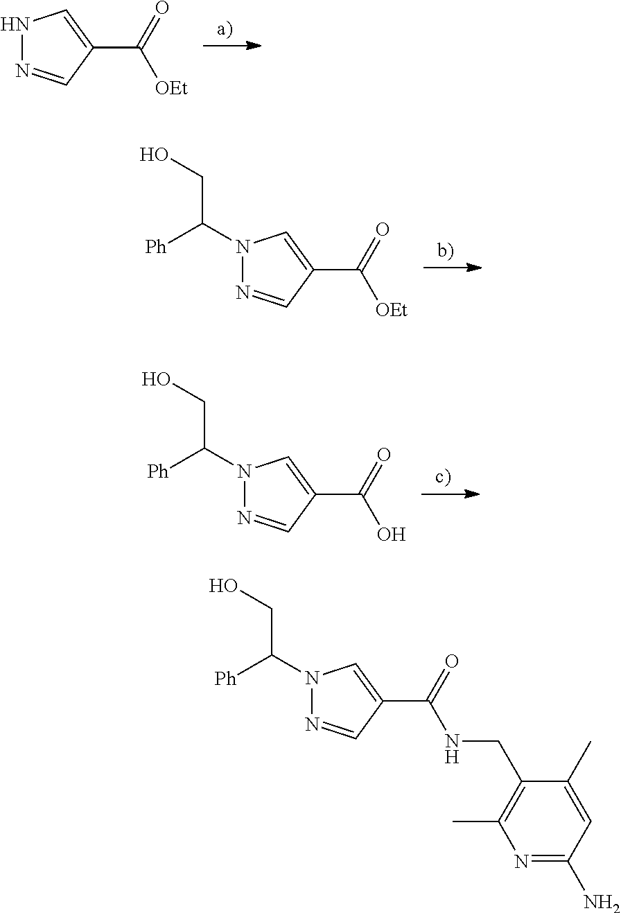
N1N=CC(C(=O)[OEt])=C1.N1(C([Ph])CO)N=CC(C(=O)[OEt])=C1.N1(C([Ph])CO)N=CC(C(=O)O)=C1.N1(C([Ph])CO)N=CC(C(=O)NCC2=C(C)N=C(N)C=C2C)=C1
